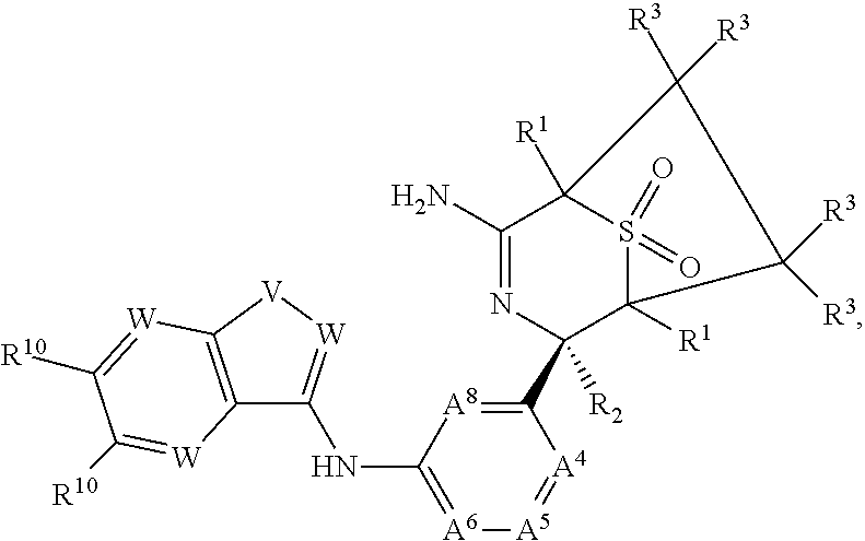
C1(N)=NC(C2=[A8]C(NC3=[W][V]C4=C3[W]=C([R10])C([R10])=[W]4)=[A6][A5]=[A4]2)([R2])C2([R1])S(=O)(=O)C1([R1])C([R3])([R3])C2([R3])[R3]
